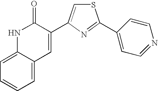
C1=C2C(=CC=C1)C=C(C1=CSC(C3=CC=NC=C3)=N1)C(=O)N2
